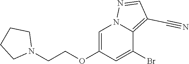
C1=C(OCCN2CCCC2)C=C(Br)C2=C(C#N)C=NN12
